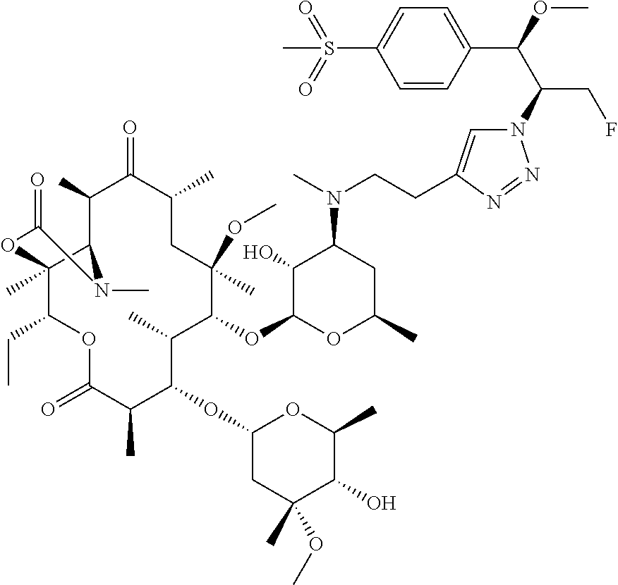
C12(C)C(CC)OC(=O)C(C)C(OC3CC(C)(OC)C(O)C(C)O3)C(C)C(OC3OC(C)CC(N(C)CCC4=CN(C(C(OC)C5=CC=C(S(=O)(=O)C)C=C5)CF)N=N4)C3O)C(C)(OC)CC(C)C(=O)C(C)C1N(C)C(=O)O2
